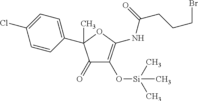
C1(=O)C(O[Si](C)(C)C)=C(NC(CCCBr)=O)OC1(C1=CC=C(Cl)C=C1)C
